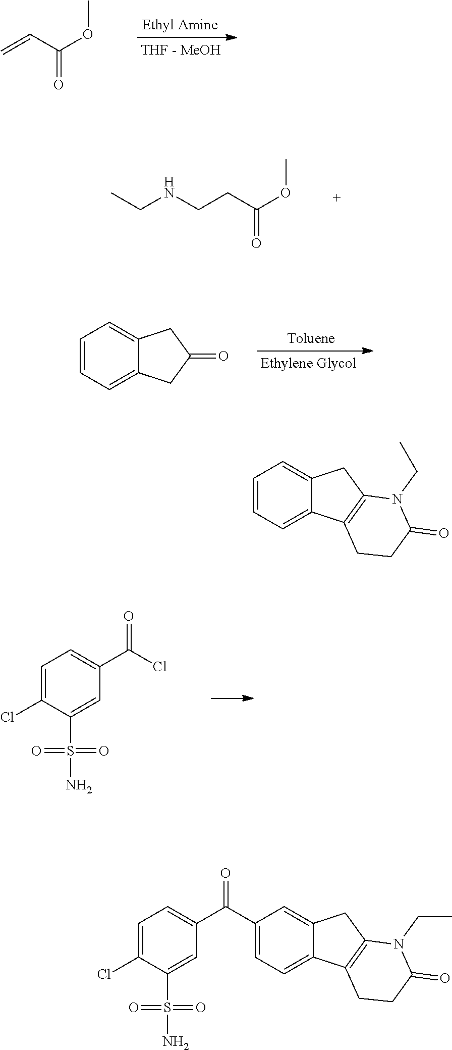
C=CC(OC)=O.C(CC(OC)=O)NCC.C1=CC=C2C(=C1)CC(=O)C2.C1=C(Cl)C(S(=O)(=O)N)=CC(C(=O)Cl)=C1.C1=CC=C2C(=C1)CC1=C2CCC(=O)N1CC.C1=C(Cl)C(S(=O)(=O)N)=CC(C(=O)C2=CC=C3C(=C2)CC2=C3CCC(=O)N2CC)=C1
